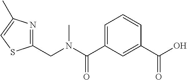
C1(CN(C(C2=CC=CC(C(O)=O)=C2)=O)C)=NC(C)=CS1
